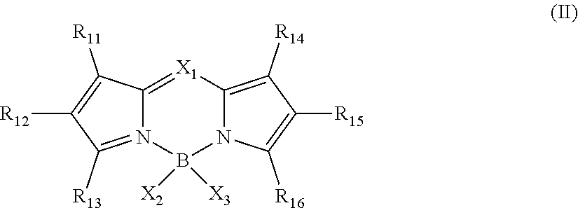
C12=[X1]C3=C([R14])C([R15])=C([R16])N3B([X2])([X3])N1=C([R13])C([R12])=C2[R11]
